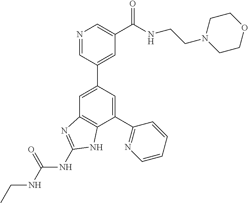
C1=C(C2=CC(C(NCCN3CCOCC3)=O)=CN=C2)C=C(C2=NC=CC=C2)C2=C1N=C(NC(NCC)=O)N2
